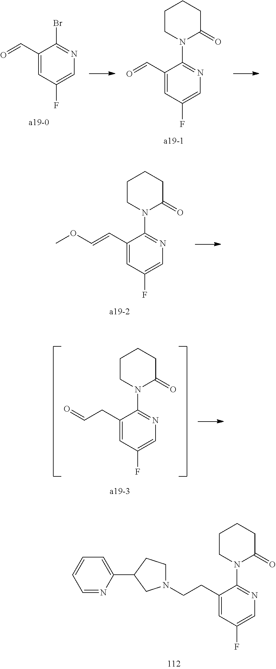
C1(CCN2CCC(C3=CC=CC=N3)C2)=CC(F)=CN=C1N1C(=O)CCCC1.C1(C=O)=CC(F)=CN=C1Br.C1(C=O)=CC(F)=CN=C1N1C(=O)CCCC1.C1(C=COC)=CC(F)=CN=C1N1C(=O)CCCC1.C1(CC=O)=CC(F)=CN=C1N1C(=O)CCCC1
